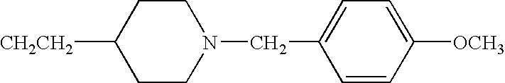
[CH2CH2]C1CCN(CC2=CC=C([OCH3])C=C2)CC1
